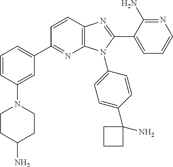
C12=C(C=CC(C3=CC=CC(N4CCC(N)CC4)=C3)=N1)N=C(C1=CC=CN=C1N)N2C1=CC=C(C2(N)CCC2)C=C1
